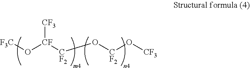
[F3C]O[CF]([CF2]O[CF2]O[CF3])[CF3]
